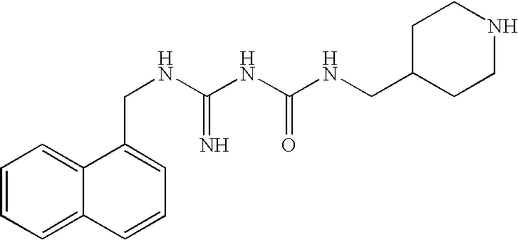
C1=CC=C2C(=C1)C(CNC(NC(NCC1CCNCC1)=O)=N)=CC=C2
